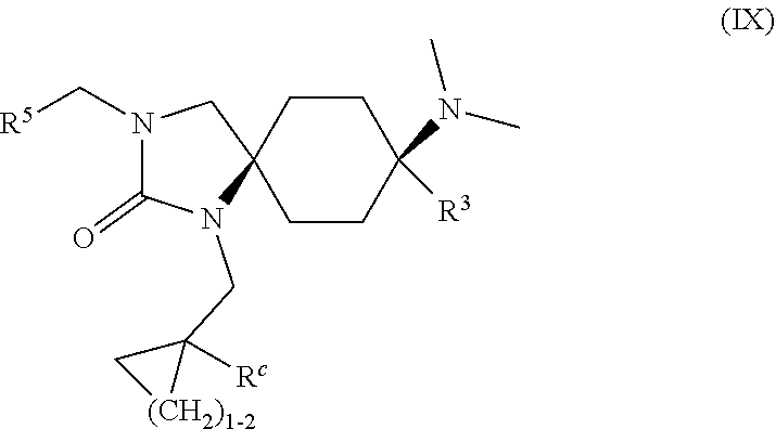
N1(C[R5])C(=O)N(CC2([Rc])C[(CH2)1-2]2)C2(C1)CCC(N(C)C)([R3])CC2
